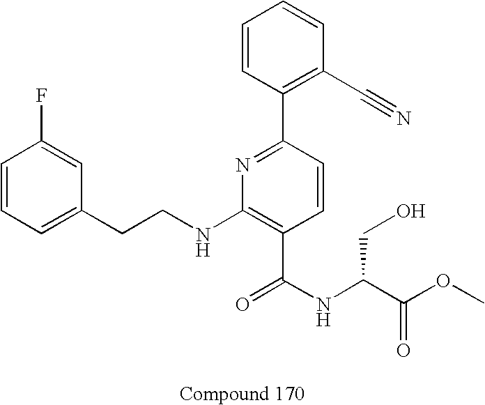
C1=CC=C(CCNC2=C(C(NC(C(OC)=O)CO)=O)C=CC(C3=C(C#N)C=CC=C3)=N2)C=C1F
